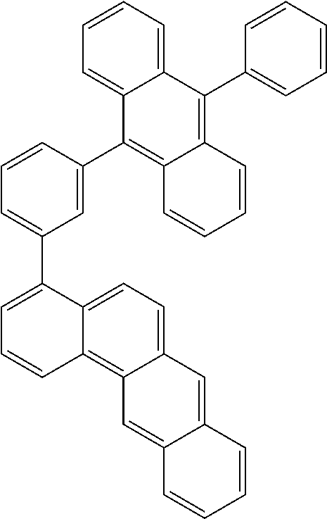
C1=C(C2=C3C(=C(C4=CC=CC=C4)C4=CC=CC=C42)C=CC=C3)C=CC=C1C1=CC=CC2=C3C(=CC=C21)C=C1C(=C3)C=CC=C1
